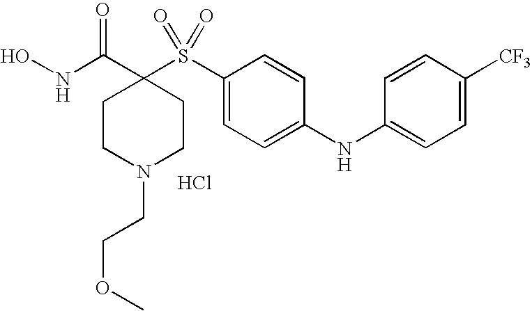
N(C(C1(S(C2=CC=C(NC3=CC=C([CF3])C=C3)C=C2)(=O)=O)CCN(CCOC)CC1)=O)O.Cl
